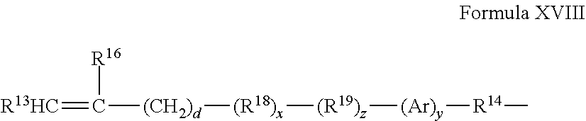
[R13HC]=C([R16])[(CH2)d][(R18)x][(R19)z][(Ar)y][R14]C
